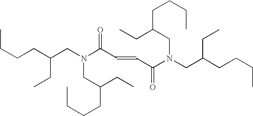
CCCCC(CN(C(C=CC(N(CC(CCCC)CC)CC(CC)CCCC)=O)=O)CC(CC)CCCC)CC
